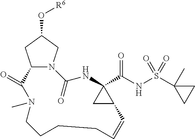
C12N(CC(O[R6])C1)C(=O)NC1(C(NS(C3(C)CC3)(=O)=O)=O)CC1C=CCCCCN(C)C2=O
